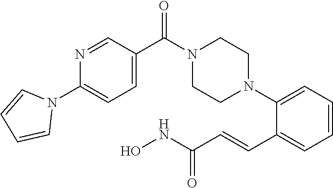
C1=CC=C(N2CCN(C(C3=CC=C(N4C=CC=C4)N=C3)=O)CC2)C(C=CC(NO)=O)=C1
